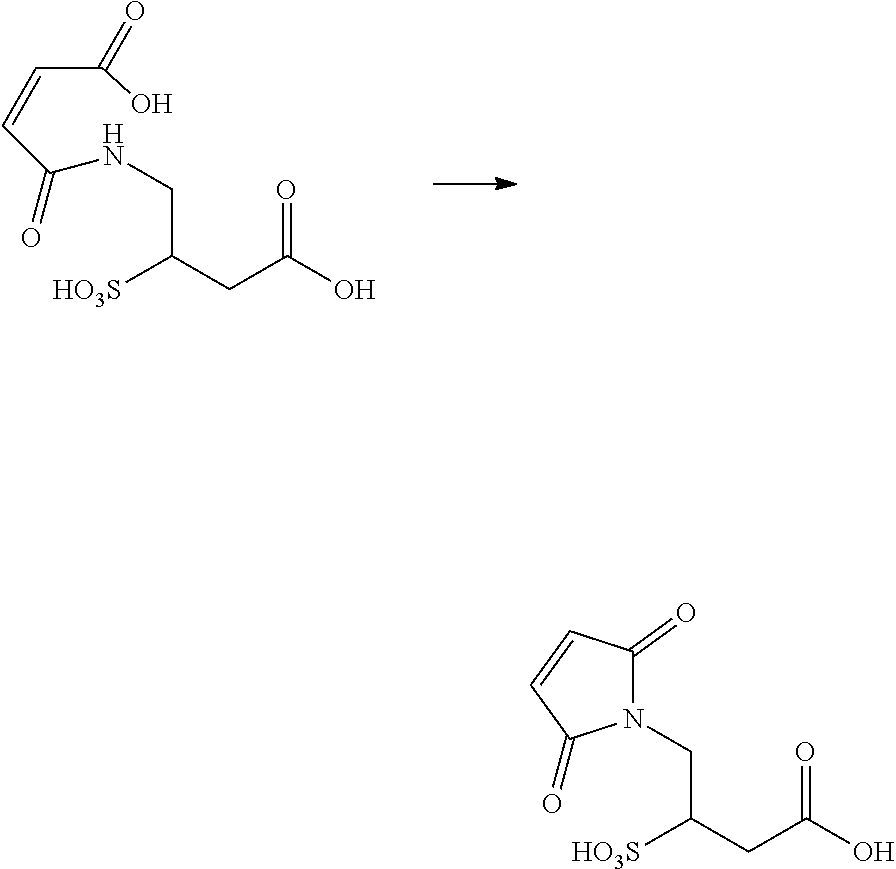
[HO3S]C(CC(O)=O)CNC(C=CC(O)=O)=O.[HO3S]C(CC(O)=O)CN1C(=O)C=CC1=O
